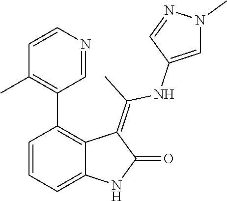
C1=CC=C2C(=C1C1=C(C)C=CN=C1)C(=C(C)NC1=CN(C)N=C1)C(=O)N2
